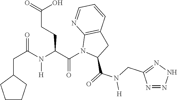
C(C1CCCC1)C(N(C(C(N1C(C(=O)N(CC2=NNN=N2)[H])CC2=C1N=CC=C2)=O)CCC(=O)O)[H])=O
